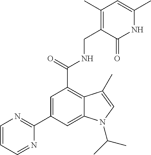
C1(C2=CC(C(NCC3=C(C)C=C(C)NC3=O)=O)=C3C(=C2)N(C(C)C)C=C3C)=NC=CC=N1
